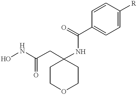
ONC(CC1(NC(C2=CC=C([R])C=C2)=O)CCOCC1)=O
